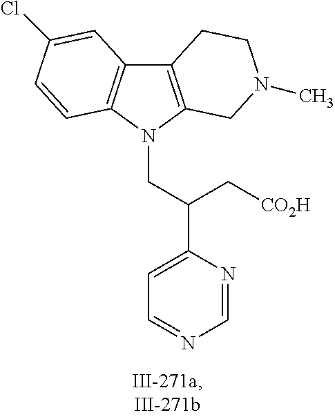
C12=C(N(CC(C3=CC=NC=N3)C[CO2H])C3=C1C=C(Cl)C=C3)CN(C)CC2
